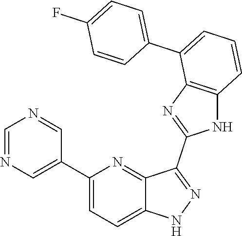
C1(C2=CN=CN=C2)=CC=C2C(=N1)C(C1=NC3=C(N1)C=CC=C3C1=CC=C(F)C=C1)=NN2
